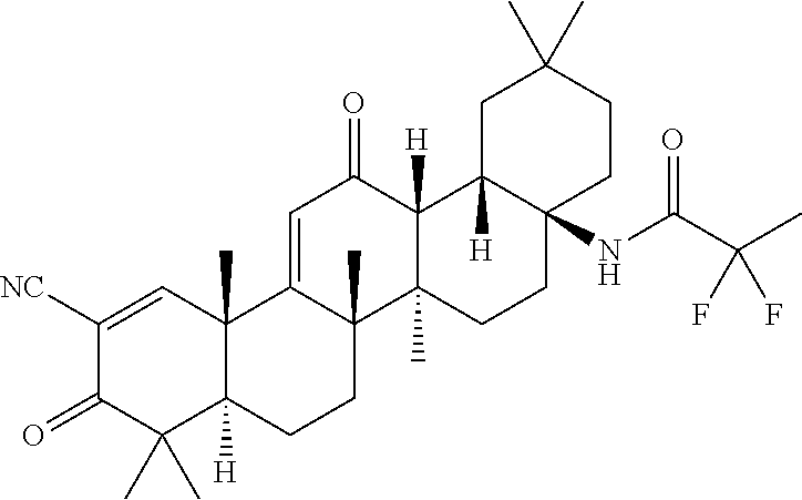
C12(C)C([H])(CCC3(C)C1=CC(=O)C1([H])C3(C)CCC3(NC(C(C)(F)F)=O)C1([H])CC(C)(C)CC3)C(C)(C)C(=O)C([NC])=C2
